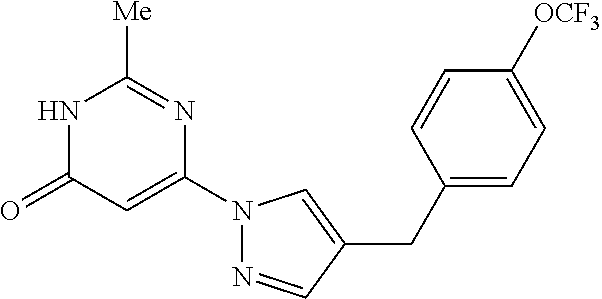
N1C(=O)C=C(N2N=CC(CC3=CC=C([OCF3])C=C3)=C2)N=C1[Me]
